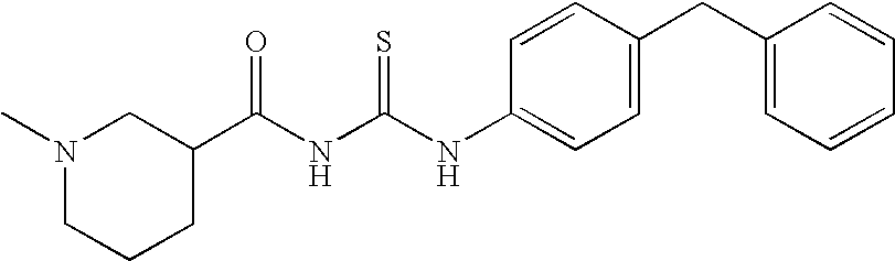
N(C(NC(C1CN(C)CCC1)=O)=S)C1=CC=C(CC2=CC=CC=C2)C=C1
